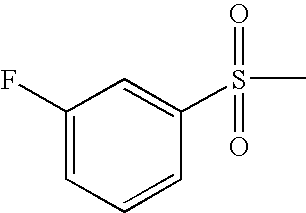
C1=C(F)C=C(S(=O)(=O)C)C=C1
